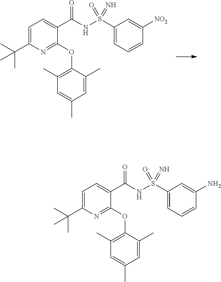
C1(S(NC(C2=CC=C(C(C)(C)C)N=C2OC2=C(C)C=C(C)C=C2C)=O)(=O)=N)=CC=CC([NO2])=C1.C1(S(NC(C2=CC=C(C(C)(C)C)N=C2OC2=C(C)C=C(C)C=C2C)=O)(=O)=N)=CC=CC(N)=C1
